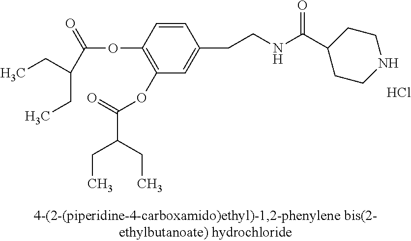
C1=CC(OC(=O)C(CC)CC)=C(OC(C(CC)CC)=O)C=C1CCNC(=O)C1CCNCC1.Cl
